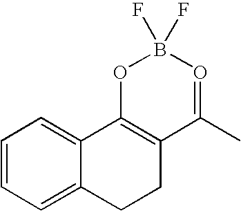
C1=CC=C2C(=C1)C1=C(CC2)C(C)=OB(F)(F)O1
